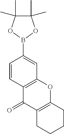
C12=C(C=C(B3OC(C)(C)C(C)(C)O3)C=C1)OC1=C(C2=O)CCCC1
